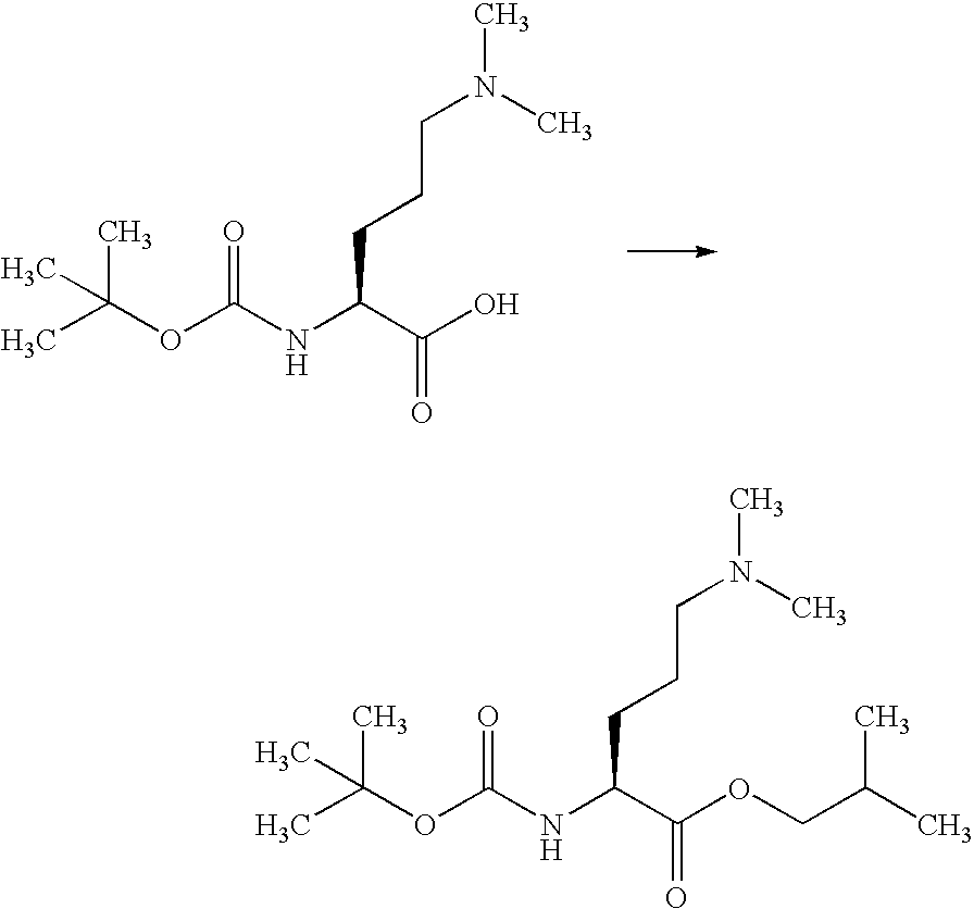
CC(OC(NC(C(O)=O)CCCN(C)C)=O)(C)C.CC(OC(NC(C(OCC(C)C)=O)CCCN(C)C)=O)(C)C
